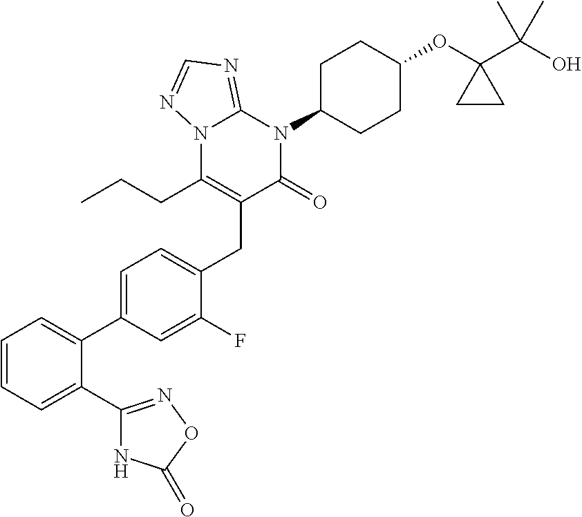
C1(C2=NOC(=O)N2)=CC=CC=C1C1=CC=C(CC2=C(CCC)N3C(=NC=N3)N(C3CCC(OC4(C(O)(C)C)CC4)CC3)C2=O)C(F)=C1
